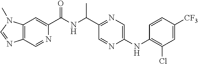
C12=C(C=NC(C(=O)NC(C)C3=NC=C(NC4=C(Cl)C=C([CF3])C=C4)N=C3)=C1)N=CN2C
